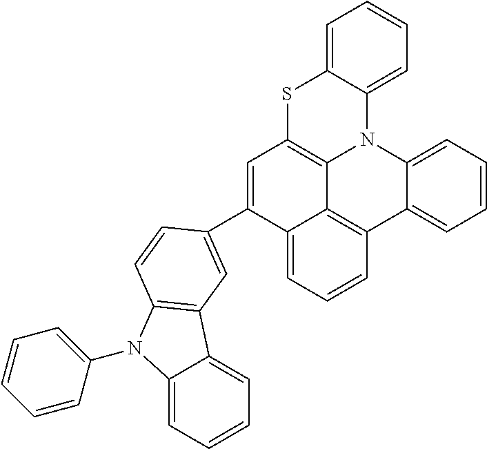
C1=CC=C2C(=C1)SC1=C3N2C2=CC=CC=C2C2=C3C(=CC=C2)C(C2=CC3=C(N(C4=CC=CC=C4)C4=CC=CC=C43)C=C2)=C1
